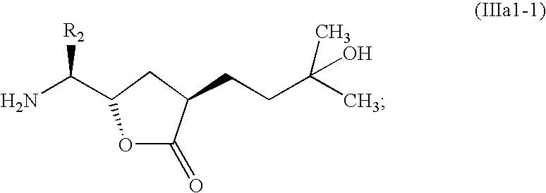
O1C(=O)C(CCC(C)(O)C)CC1C(N)[R2]
